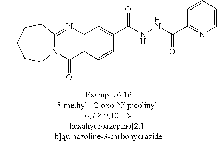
N12C(=NC3=C(C1=O)C=CC(C(NNC(C1=NC=CC=C1)=O)=O)=C3)CCC(C)CC2
